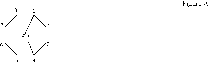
C1CCC2CCC(C1)[P9]2
